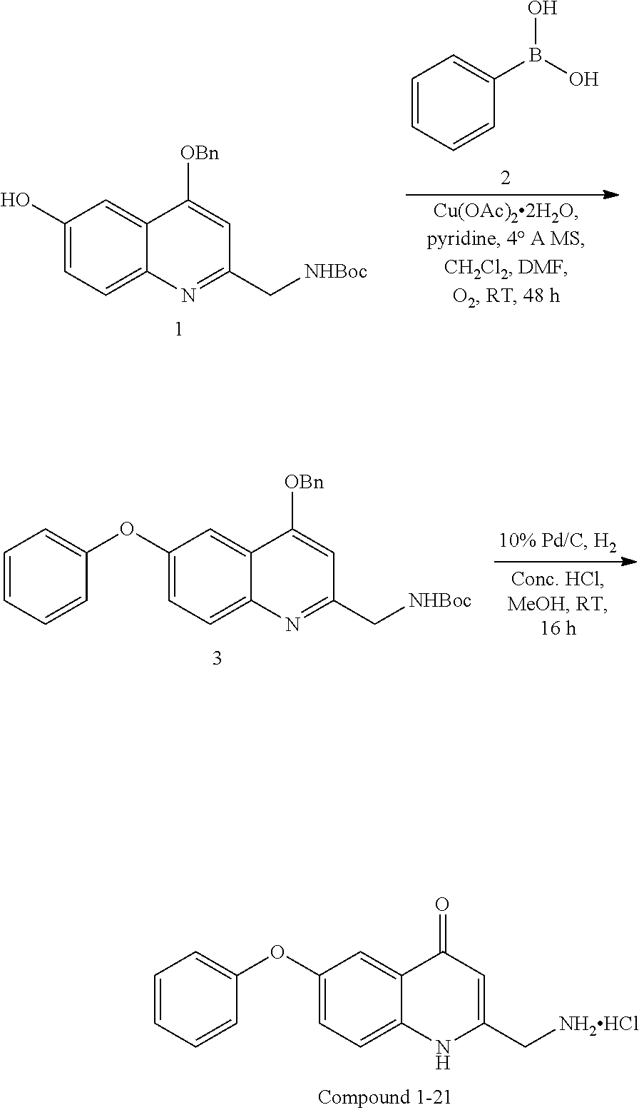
C1=CC=CC(B(O)O)=C1.C1(O)=CC=C2C(=C1)C([OBn])=CC(C[NHBoc])=N2.C1(OC2=CC=CC=C2)=CC=C2C(=C1)C([OBn])=CC(C[NHBoc])=N2.C1(OC2=CC=CC=C2)=CC=C2C(=C1)C(=O)C=C(C[NH2HCl])N2
